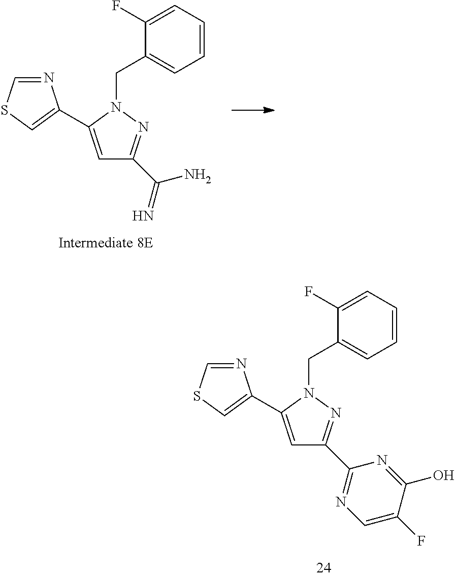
C1=CC=C(F)C(CN2C(C3=CSC=N3)=CC(C3=NC=C(F)C(O)=N3)=N2)=C1.C1=CC=C(F)C(CN2C(C3=CSC=N3)=CC(C(=N)N)=N2)=C1
